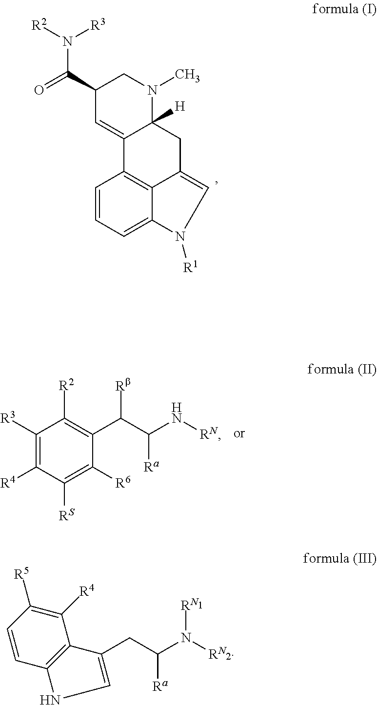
C1=CC=C2C3=C1C1=CC(C(=O)N([R2])[R3])CN(C)C1([H])CC3=CN2[R1].C1(CC(N([RN])[RN])[Ra])=CNC2=C1C([R4])=C([R5])C=C2.C1([R3])=C([R4])C([RS])=C([R6])C(C(C(N[RN])[Ra])[Rb])=C1[R2]
